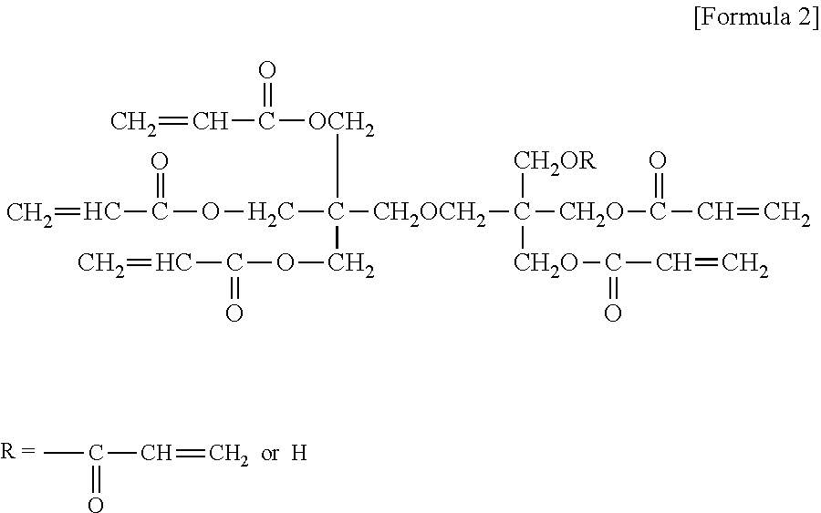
CC(=O)C=C.[H].C=CC(=O)[OCH2]C([CH2OCH2]C([CH2OR])([CH2O]C(=O)C=C)[CH2O]C(=O)C=C)(COC(=O)C=C)COC(=O)C=C
